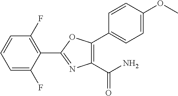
C1=C(F)C(C2=NC(C(N)=O)=C(C3=CC=C(OC)C=C3)O2)=C(F)C=C1
